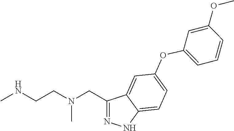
C1(CN(CCNC)C)=NNC2=CC=C(OC3=CC=CC(OC)=C3)C=C12
